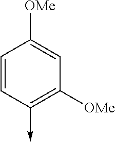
C1=CC(->C)=C([OMe])C=C1[OMe]
